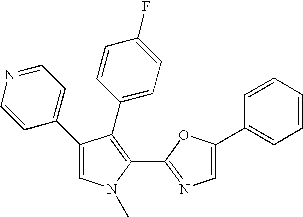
C1(C2=CC=NC=C2)=CN(C)C(C2=NC=C(C3=CC=CC=C3)O2)=C1C1=CC=C(F)C=C1
